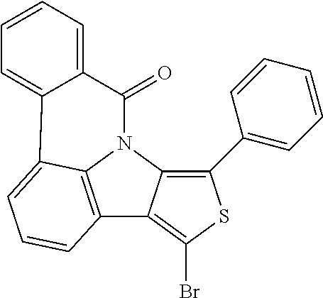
C12=C3N(C4=C(C5=CC=CC=C5)SC(Br)=C14)C(=O)C1=CC=CC=C1C3=CC=C2
